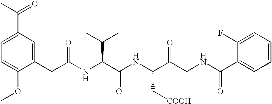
C1=C(OC)C(CC(NC(C(NC(C(CNC(C2=CC=CC=C2F)=O)=O)C[COOH])=O)C(C)C)=O)=CC(C(C)=O)=C1
